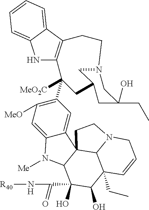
N1C2=C(C3=CC=CC=C13)CCN1CC(CC2([MeO2C])C2=C([MeO])C=C3C(=C2)C24C(N3[Me])C(O)(C(N[R40])=O)C(O)C3(CC)C2N(CC=C3)CC4)CC(CC)(O)C1.[H]
